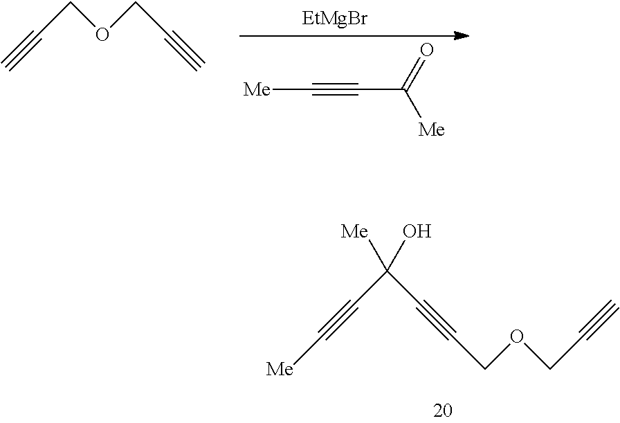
C#CCOCC#C.[EtMgBr].[Me]C#CC([Me])=O.C(#CC(C#CCOCC#C)(O)[Me])[Me]
